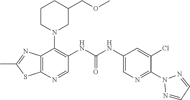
C12=C(N=CC(NC(NC3=CN=C(N4N=CC=N4)C(Cl)=C3)=O)=C1N1CC(COC)CCC1)SC(C)=N2
